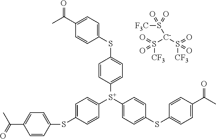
C1([S+](C2=CC=C(SC3=CC=C(C(C)=O)C=C3)C=C2)C2=CC=C(SC3=CC=C(C(=O)C)C=C3)C=C2)=CC=C(SC2=CC=C(C(C)=O)C=C2)C=C1.S([CF3])([C-](S(=O)([CF3])=O)S([F3C])(=O)=O)(=O)=O
